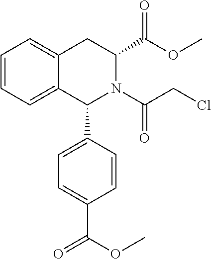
C1=CC=C2C(=C1)CC(C(OC)=O)N(C(CCl)=O)C2C1=CC=C(C(OC)=O)C=C1
